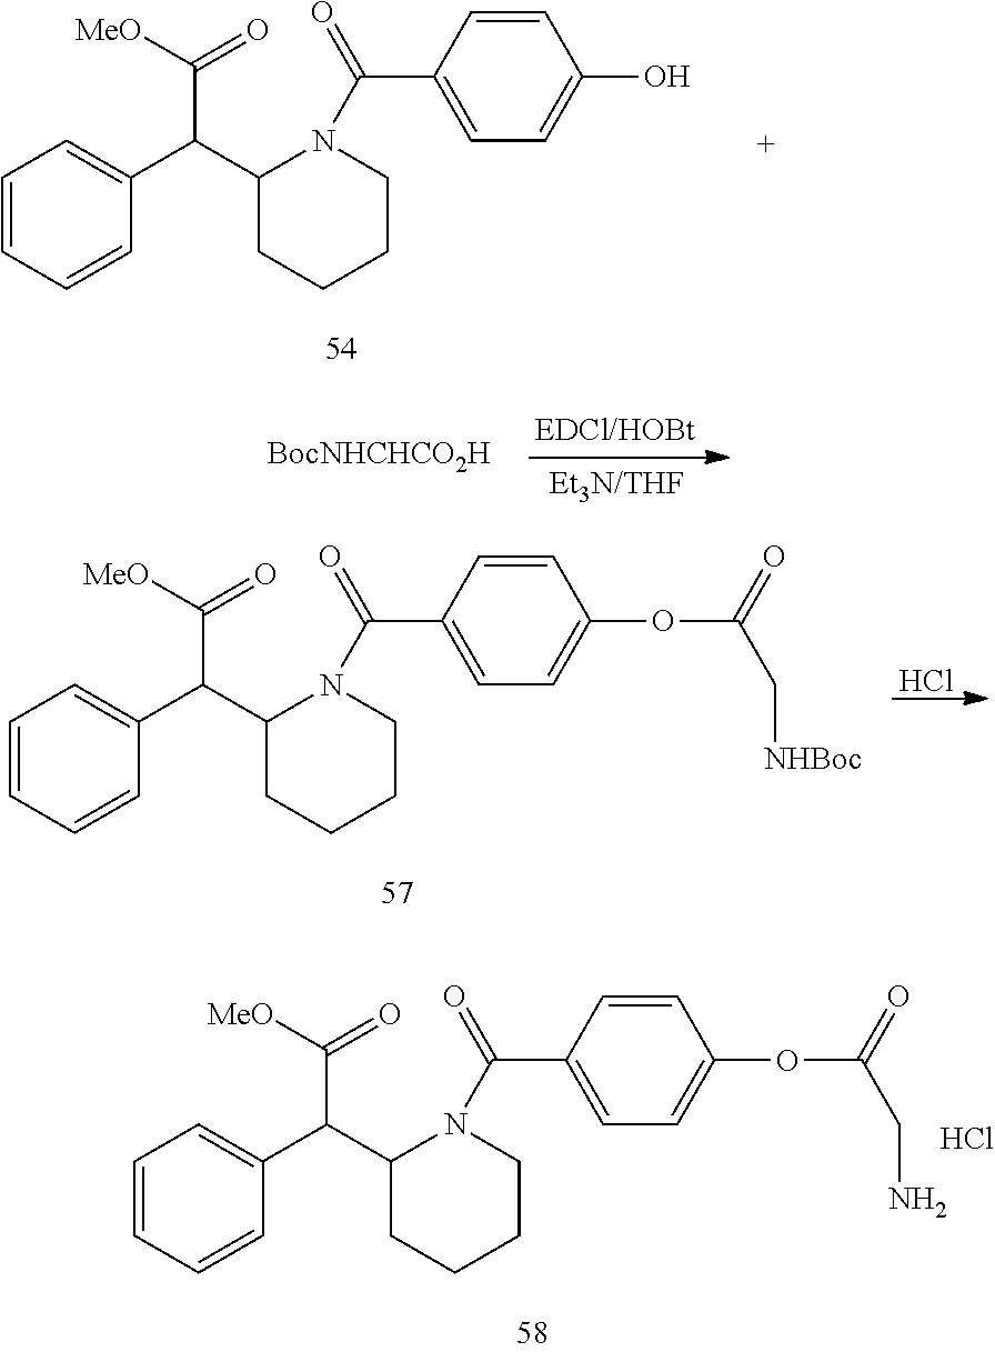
C1=CC=CC(C(C2CCCCN2C(C2=CC=C(O)C=C2)=O)C([MeO])=O)=C1.C1=CC=CC(C(C2CCCCN2C(C2=CC=C(OC(CN)=O)C=C2)=O)C([MeO])=O)=C1.Cl.Cl.C1=CC=CC(C(C2CCCCN2C(C2=CC=C(OC(C[NHBoc])=O)C=C2)=O)C([MeO])=O)=C1
